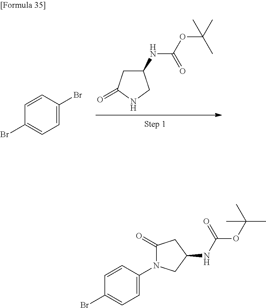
C1=CC(Br)=CC=C1N1C(=O)CC(NC(OC(C)(C)C)=O)C1.C1=CC(Br)=CC=C1Br.C1C(NC(OC(C)(C)C)=O)CNC1=O
